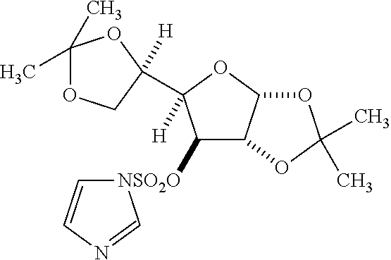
C1([NSO2O]2C=CN=C2)C2C(OC1([H])C1([H])COC(C)(C)O1)OC(C)(C)O2
